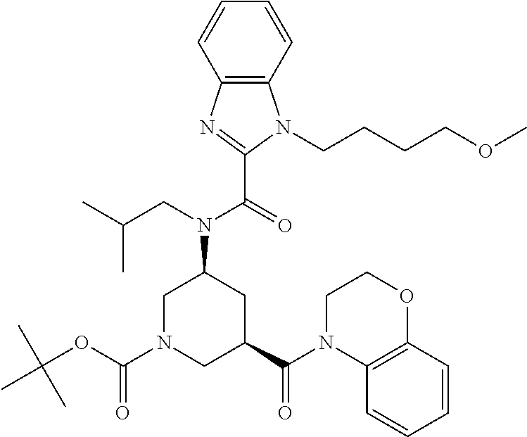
C1N(C(=O)OC(C)(C)C)CC(C(=O)N2CCOC3=C2C=CC=C3)CC1N(C(C1=NC2=C(C=CC=C2)N1CCCCOC)=O)CC(C)C
